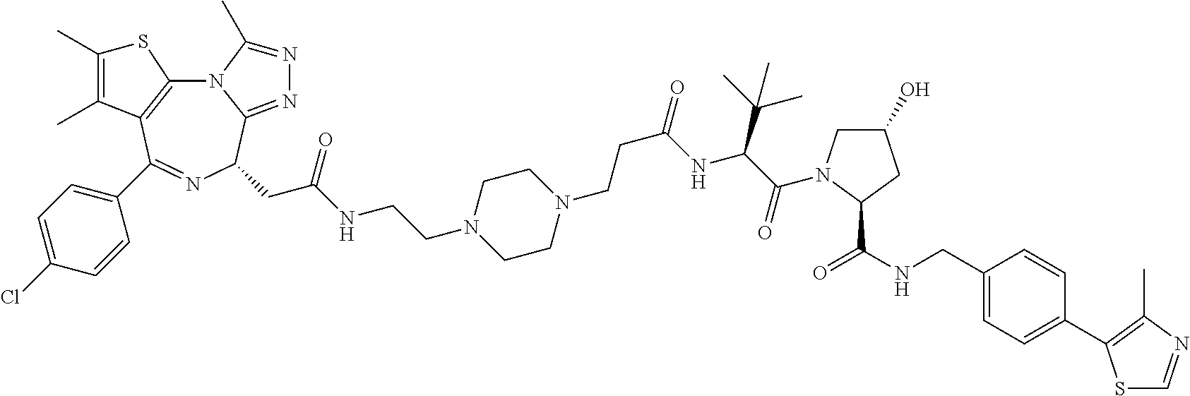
N12C3=C(C(C4=CC=C(Cl)C=C4)=NC(CC(NCCN4CCN(CCC(=O)NC(C(=O)N5CC(O)CC5C(NCC5=CC=C(C6=C(C)N=CS6)C=C5)=O)C(C)(C)C)CC4)=O)C1=NN=C2C)C(C)=C(C)S3
